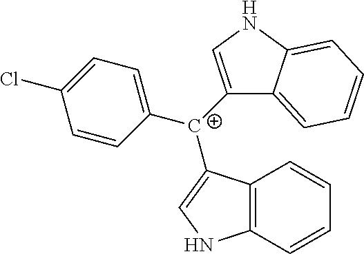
C12=C(C=CC=C1)NC=C2[C+](C1=CNC2=CC=CC=C12)C1=CC=C(Cl)C=C1
